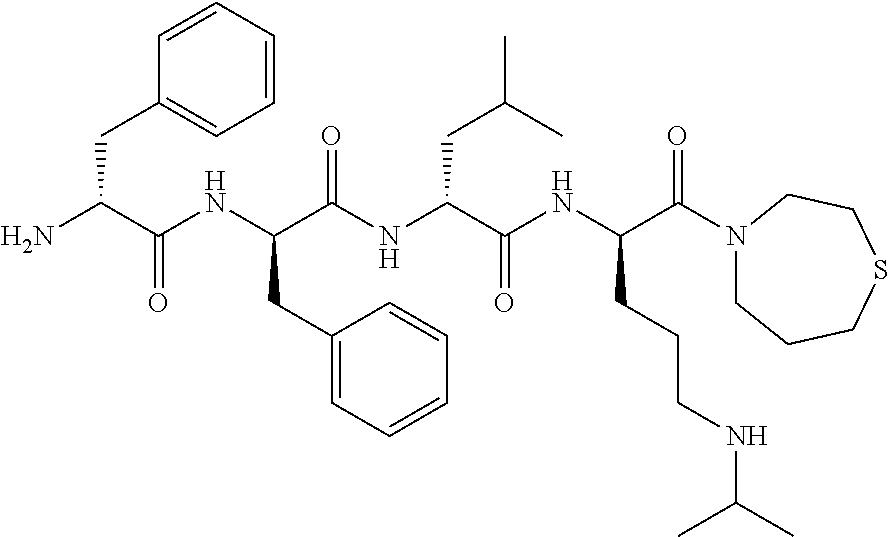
NC(C(NC(C(NC(C(NC(C(=O)N1CCCSCC1)CCCNC(C)C)=O)CC(C)C)=O)CC1=CC=CC=C1)=O)CC1=CC=CC=C1
